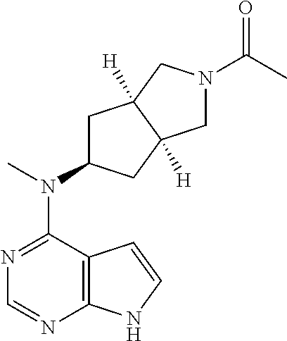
C12=C(N=CN=C1N(C)C1CC3([H])C([H])(C1)CN(C(C)=O)C3)NC=C2
